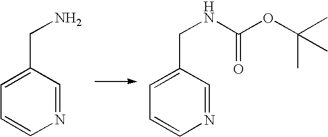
C1=CN=CC(CN)=C1.N1=CC(CNC(=O)OC(C)(C)C)=CC=C1
